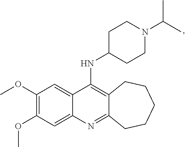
C12=C(NC3CCN(C(C)C)CC3)C3=CC(OC)=C(OC)C=C3N=C1CCCCC2
